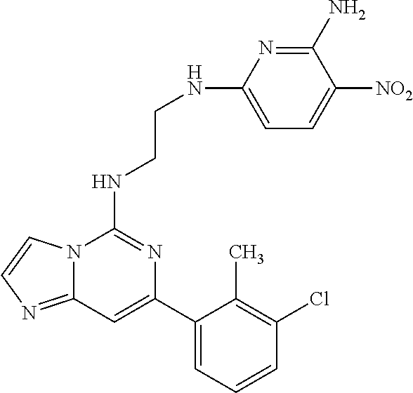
C12=NC=CN1C(NCCNC1=CC=C([NO2])C(N)=N1)=NC(C1=CC=CC(Cl)=C1C)=C2
